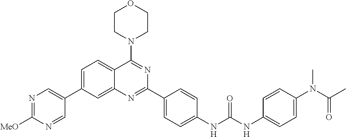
C1=C(C2=CN=C([MeO])N=C2)C=C2C(=C1)C(N1CCOCC1)=NC(C1=CC=C(NC(NC3=CC=C(N(C(C)=O)C)C=C3)=O)C=C1)=N2
